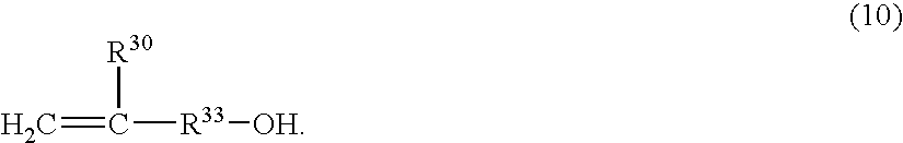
C=C([R33][OH])[R30]
